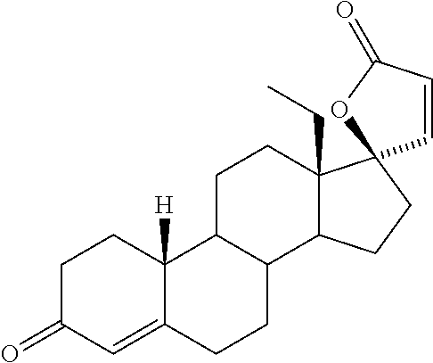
C1C(=O)C=C2C([H])(C1)C1C(CC2)C2C(CC)(CC1)C1(CC2)C=CC(=O)O1
